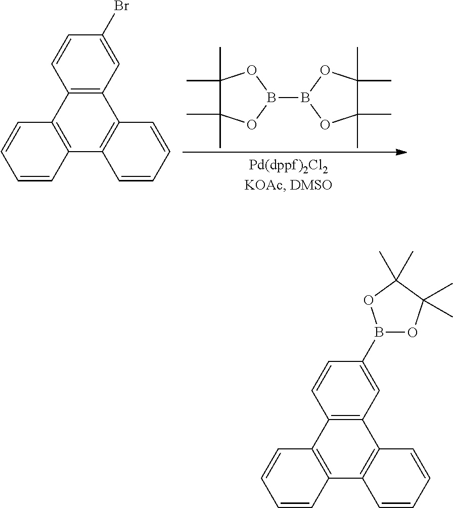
B1(B2OC(C)(C)C(C)(C)O2)OC(C)(C)C(C)(C)O1.C12=C(C=C(Br)C=C1)C1=C(C3=C2C=CC=C3)C=CC=C1.C12=C(C=C(B3OC(C)(C)C(C)(C)O3)C=C1)C1=C(C3=C2C=CC=C3)C=CC=C1
